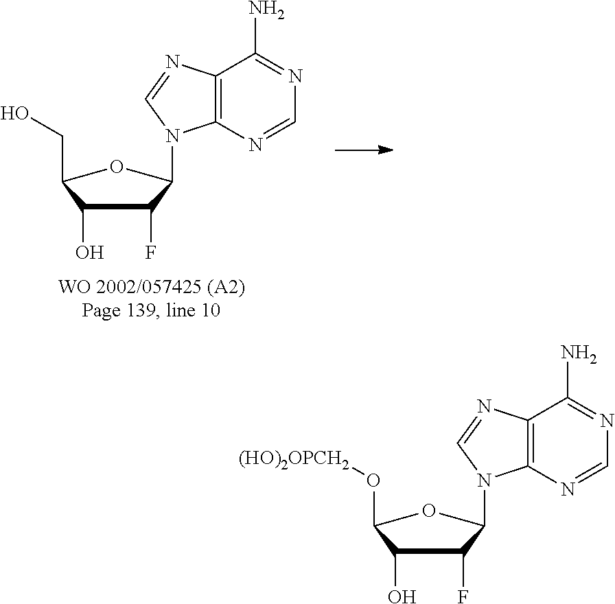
C1(F)C(O)C(O[(HO)2OPCH2])OC1N1C2=C(N=C1)C(N)=NC=N2.C1(F)C(O)C(CO)OC1N1C2=C(N=C1)C(N)=NC=N2
